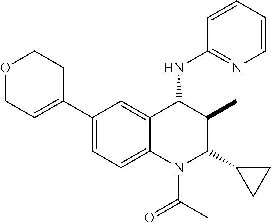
C1(C2=CCOCC2)=CC=C2C(=C1)C(NC1=NC=CC=C1)C(C)C(C1CC1)N2C(C)=O
